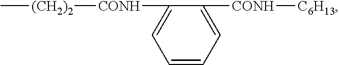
C1=CC=C([CONH][C6H13])C([CONH][(CH2)2]C)=C1
